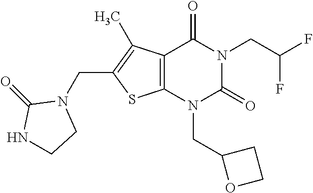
C12=C(N(CC3OCC3)C(=O)N(CC(F)F)C1=O)SC(CN1C(=O)NCC1)=C2C
